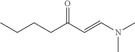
CCCCC(C=CN(C)C)=O
